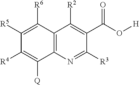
C1([R5])=C([R6])C2=C(C([Q])=C1[R4])N=C([R3])C(C(O[H])=O)=C2[R2]
